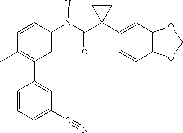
C1=C(N(C(C2(C3=CC4=C(C=C3)OCO4)CC2)=O)[H])C=CC(C)=C1C1=CC(C#N)=CC=C1
